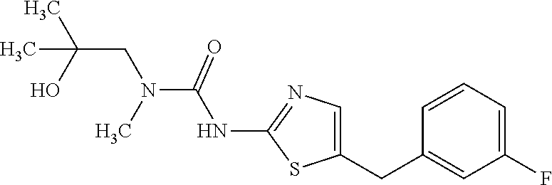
C1=CC=C(F)C=C1CC1=CN=C(NC(N(CC(C)(O)C)C)=O)S1
